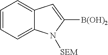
C12=CC=CC=C1N([SEM])C([B(OH)2])=C2
